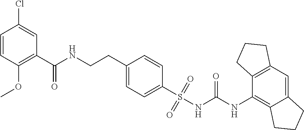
C1=CC(OC)=C(C(NCCC2=CC=C(S(NC(NC3=C4C(=CC5=C3CCC5)CCC4)=O)(=O)=O)C=C2)=O)C=C1Cl
